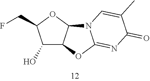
C1(O)C2C(OC1CF)N1C(=NC(=O)C(C)=C1)O2
